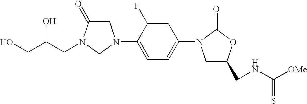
C1C(=O)N(CC(CO)O)CN1C1=CC=C(N2CC(CNC([OMe])=S)OC2=O)C=C1F
